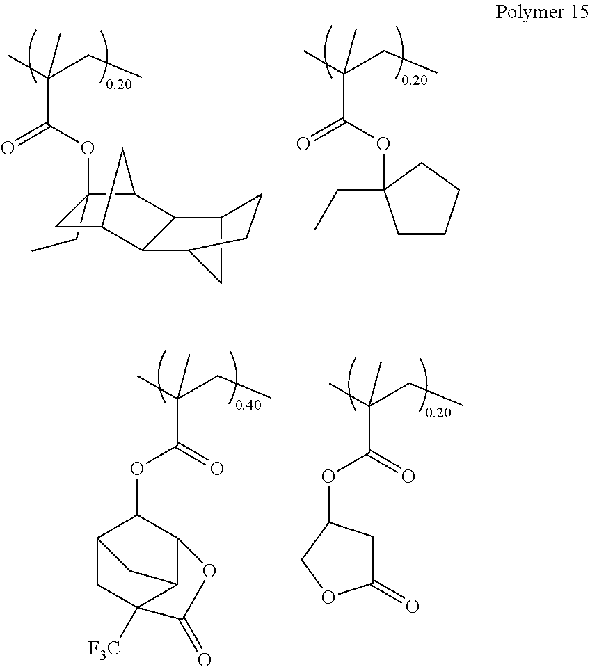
C1(CC)(OC(C(C)(CC)C)=O)CC2C3C(C4CC3CC4)C1C2.C(C)(CC)(C)C(OC1(CC)CCCC1)=O.C(C)(CC)(C)C(=O)OC1C2CC3([F3C])C(C1OC3=O)C2.C(C)(CC)(C)C(=O)OC1CC(=O)OC1
